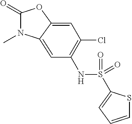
C1(=O)N(C)C2=CC(NS(=O)(=O)C3=CC=CS3)=C(Cl)C=C2O1
